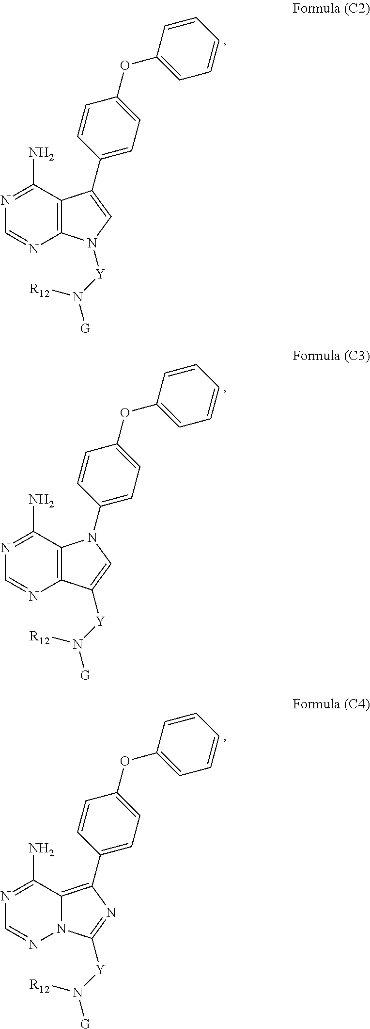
C12=C(C(N)=NC=N1)C(C1=CC=C(OC3=CC=CC=C3)C=C1)=CN2[Y]N([G])[R12].C12=C(C(N)=NC=N1)N(C1=CC=C(OC3=CC=CC=C3)C=C1)C=C2[Y]N([G])[R12].N12C(=C(C3=CC=C(OC4=CC=CC=C4)C=C3)N=C1[Y]N([G])[R12])C(N)=NC=N2
